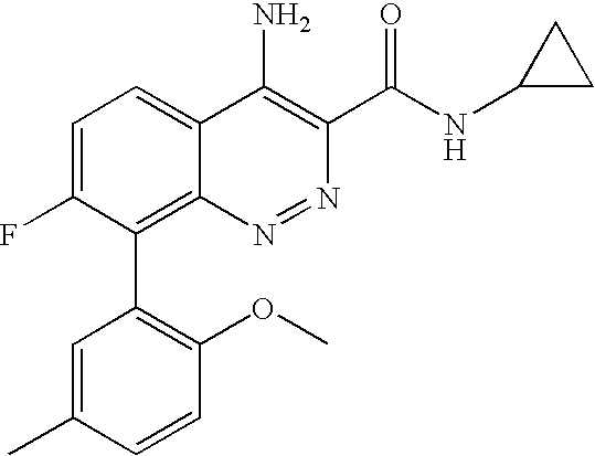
C1=C(C)C=CC(OC)=C1C1=C2C(=CC=C1F)C(N)=C(C(NC1CC1)=O)N=N2
